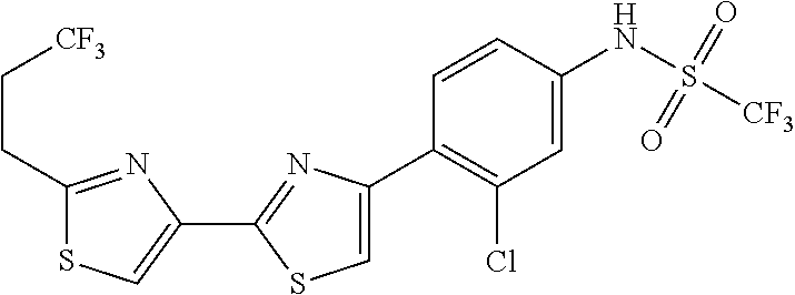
C1(C2=NC(C3=C(Cl)C=C(NS([CF3])(=O)=O)C=C3)=CS2)=CSC(CC[CF3])=N1
